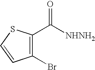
C1(Br)=C(C([NHNH2])=O)SC=C1
